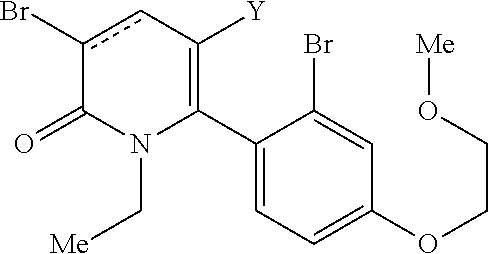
C1(C2=C([Y])cc(Br)C(=O)N2C[Me])=CC=C(OCCO[Me])C=C1Br
